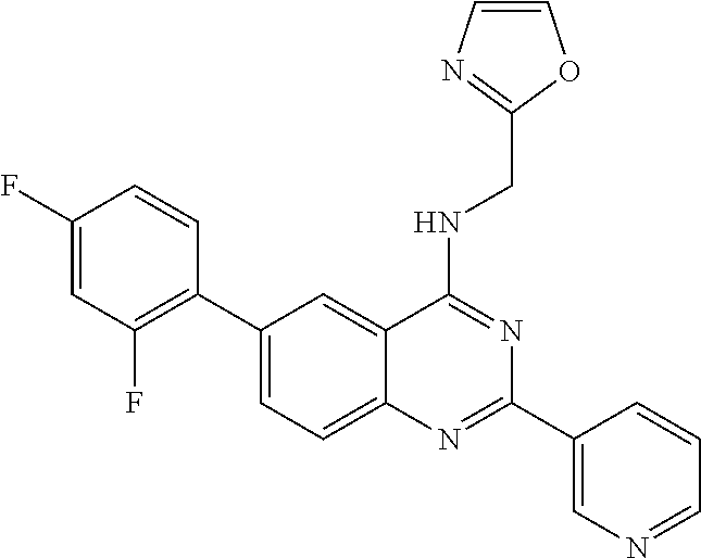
C1(C2=C(F)C=C(F)C=C2)=CC=C2C(=C1)C(NCC1=NC=CO1)=NC(C1=CN=CC=C1)=N2
